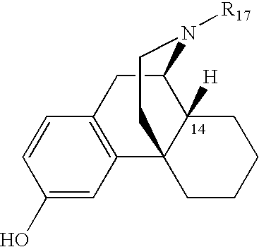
C1(O)=CC2=C(C=C1)CC1C3([H])C2(CCN1[R17])CCCC3
